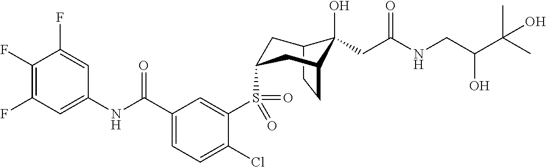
C12CCC(CC(S(C3=CC(C(NC4=CC(F)=C(F)C(F)=C4)=O)=CC=C3Cl)(=O)=O)C1)C2(O)CC(NCC(C(C)(C)O)O)=O
